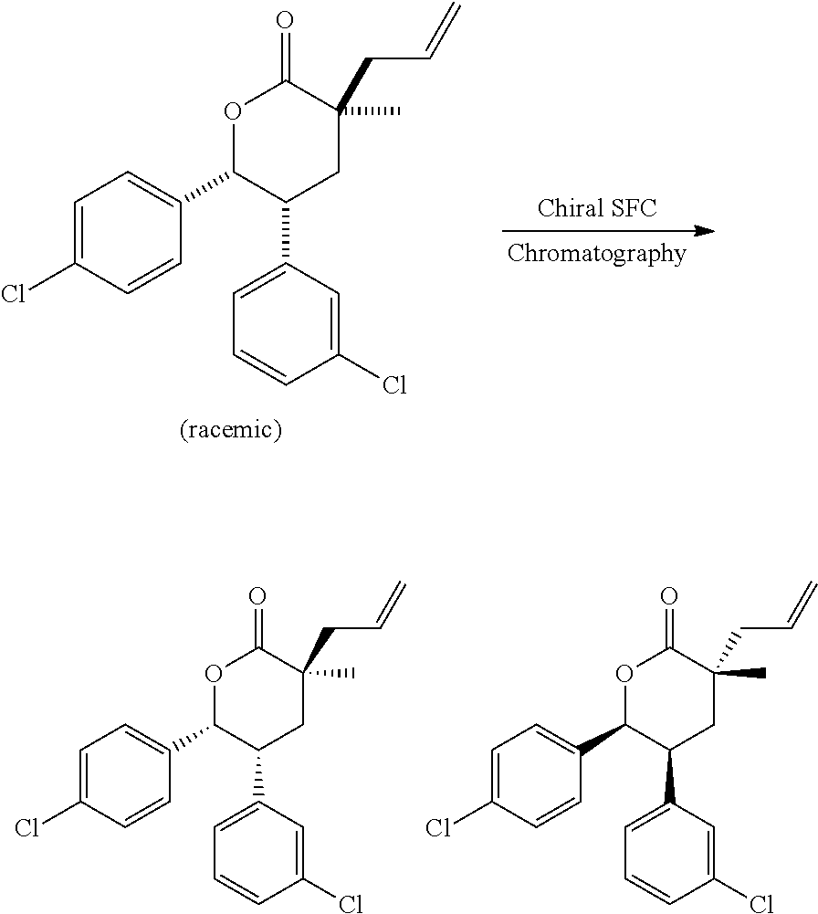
O1C(=O)C(CC=C)(C)CC(C2=CC=CC(Cl)=C2)C1C1=CC=C(Cl)C=C1.O1C(=O)C(CC=C)(C)CC(C2=CC=CC(Cl)=C2)C1C1=CC=C(Cl)C=C1.O1C(=O)C(CC=C)(C)CC(C2=CC=CC(Cl)=C2)C1C1=CC=C(Cl)C=C1
